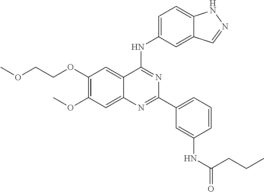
N1=C(C2=CC=CC(NC(=O)CCC)=C2)N=C(NC2=CC=C3NN=CC3=C2)C2=CC(OCCOC)=C(OC)C=C12
